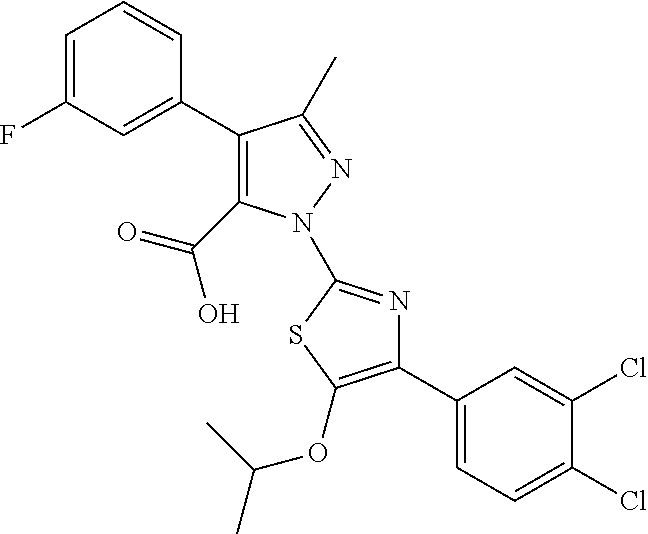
C1(C2=CC(F)=CC=C2)=C(C(=O)O)N(C2=NC(C3=CC=C(Cl)C(Cl)=C3)=C(OC(C)C)S2)N=C1C
